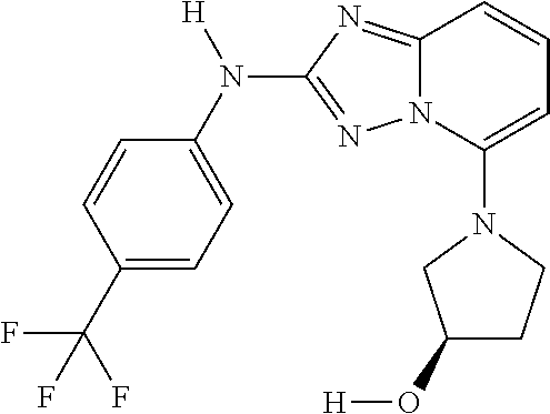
C1=CC(C(F)(F)F)=CC=C1N([H])C1=NN2C(=N1)C=CC=C2N1CC(O[H])CC1
